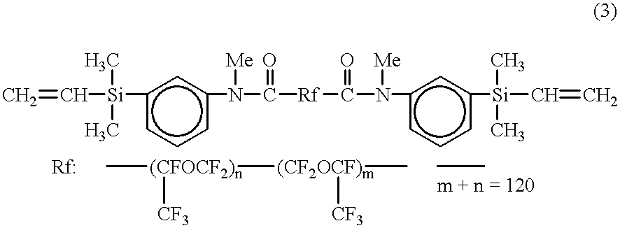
C=C[Si](C)(C)c1cccc(N(C([Rf]C(N(c2cccc([Si](C=C)(C)C)c2)[Me])=O)=O)[Me])c1.C[(CFOCF2)n]([(CF2OCF)m]([CF3])C)[CF3].[Rf]
